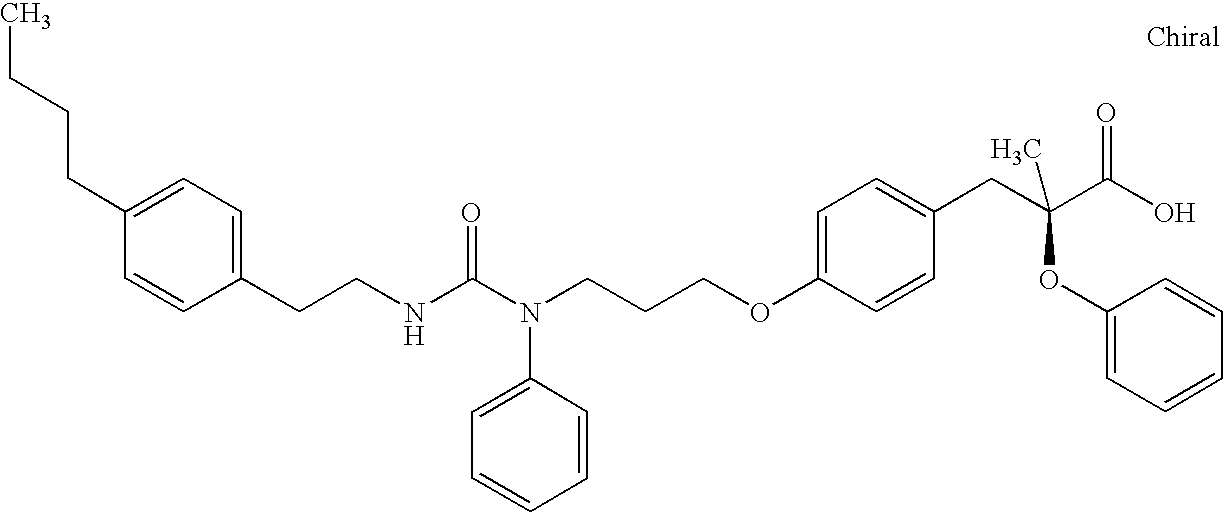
C(CNC(N(CCCOC1=CC=C(CC(C(O)=O)(OC2=CC=CC=C2)C)C=C1)C1=CC=CC=C1)=O)C1=CC=C(CCCC)C=C1
